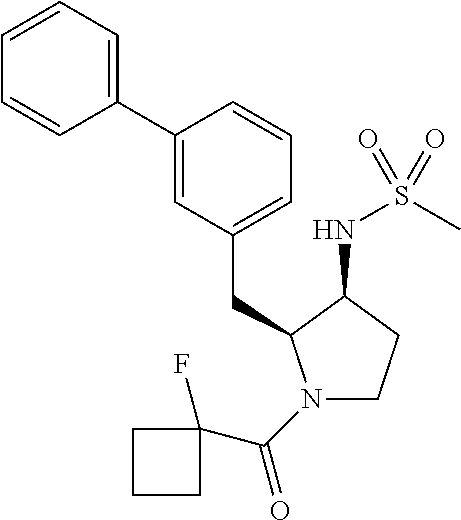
C1(C2=CC=CC=C2)=CC(CC2N(C(C3(F)CCC3)=O)CCC2NS(C)(=O)=O)=CC=C1
